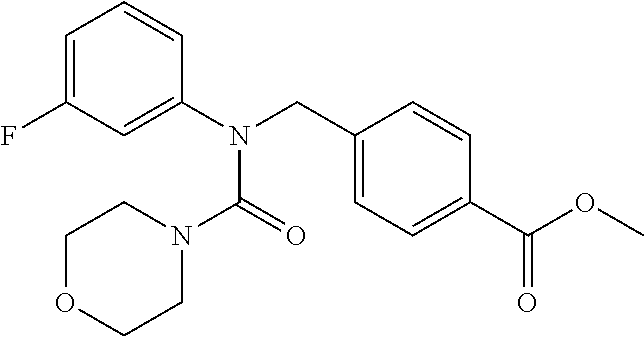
C1=C(F)C=C(N(CC2=CC=C(C(OC)=O)C=C2)C(=O)N2CCOCC2)C=C1
